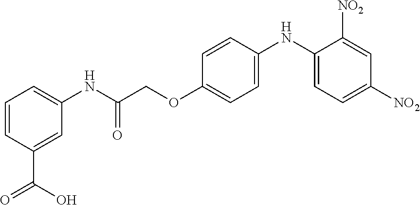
C1=CC(C(=O)O)=CC(NC(COC2=CC=C(NC3=CC=C([NO2])C=C3[NO2])C=C2)=O)=C1
